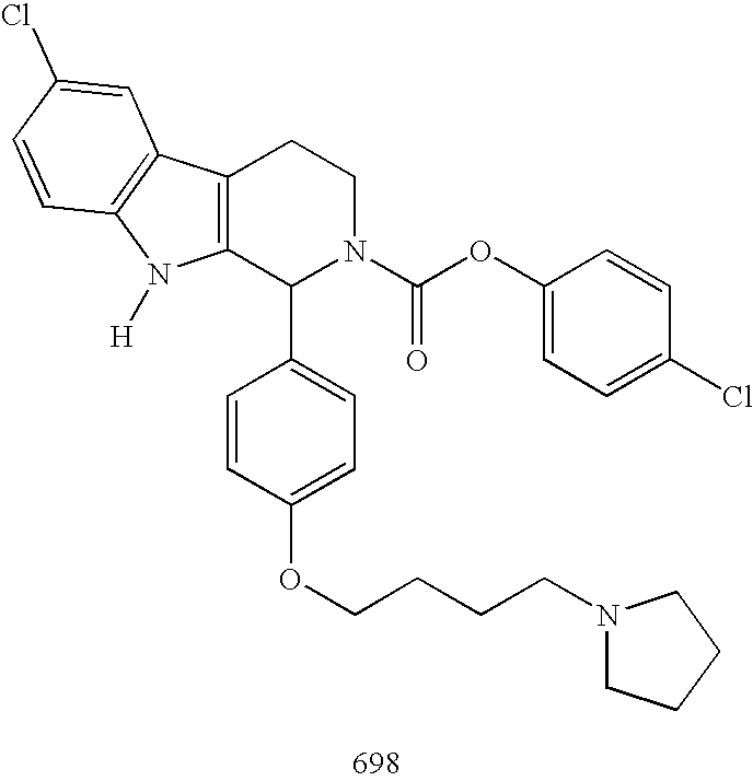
C12=C(C(C3=CC=C(OCCCCN4CCCC4)C=C3)N(C(OC3=CC=C(Cl)C=C3)=O)CC1)N([H])C1=C2C=C(Cl)C=C1
